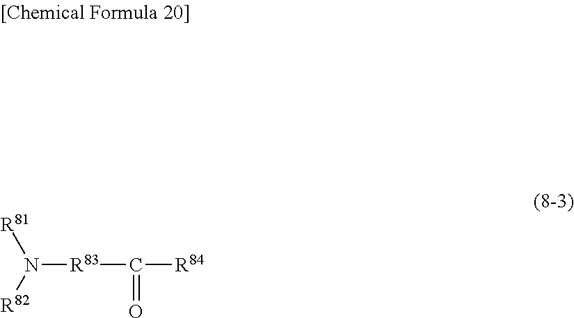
N([R83]C([R84])=O)([R82])[R81]
